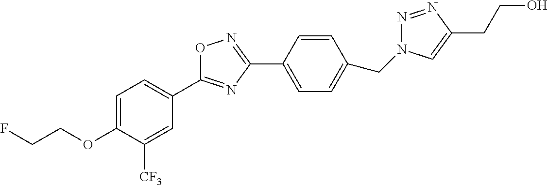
C1=C(OCCF)C([CF3])=CC(C2=NC(C3=CC=C(CN4N=NC(CCO)=C4)C=C3)=NO2)=C1
